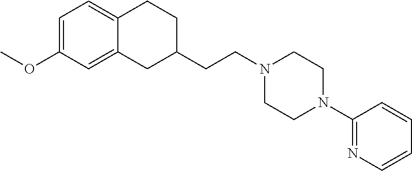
C1(CCN2CCN(C3=NC=CC=C3)CC2)CCC2=CC=C(OC)C=C2C1
